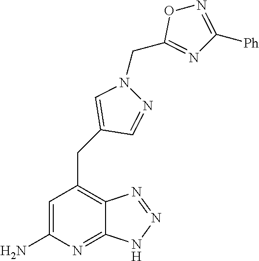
C1=C(N)N=C2C(=C1CC1=CN(CC3=NC([Ph])=NO3)N=C1)N=NN2
